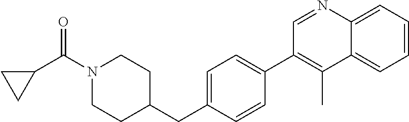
C1=NC2=CC=CC=C2C(C)=C1C1=CC=C(CC2CCN(C(C3CC3)=O)CC2)C=C1
